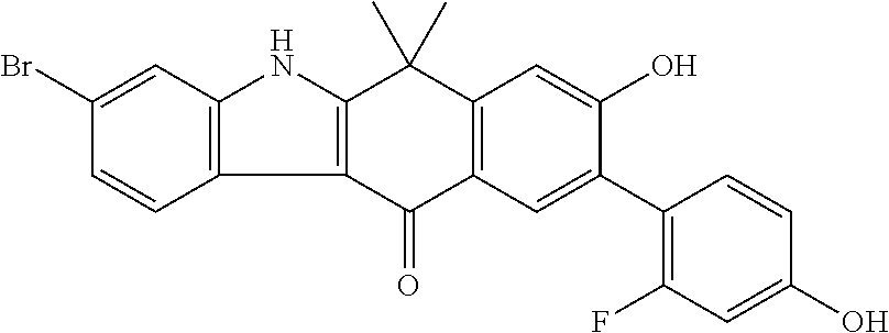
C12=C(C=C(Br)C=C1)NC1=C2C(=O)C2=C(C1(C)C)C=C(O)C(C1=C(F)C=C(O)C=C1)=C2
